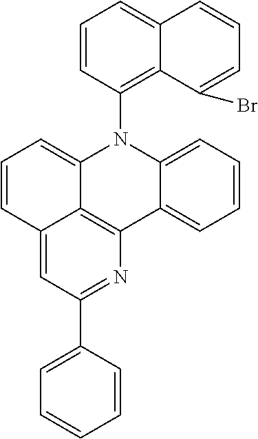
C1=CC2=CC(C3=CC=CC=C3)=NC3=C2C(=C1)N(C1=C2C(=CC=C1)C=CC=C2Br)C1=CC=CC=C31
